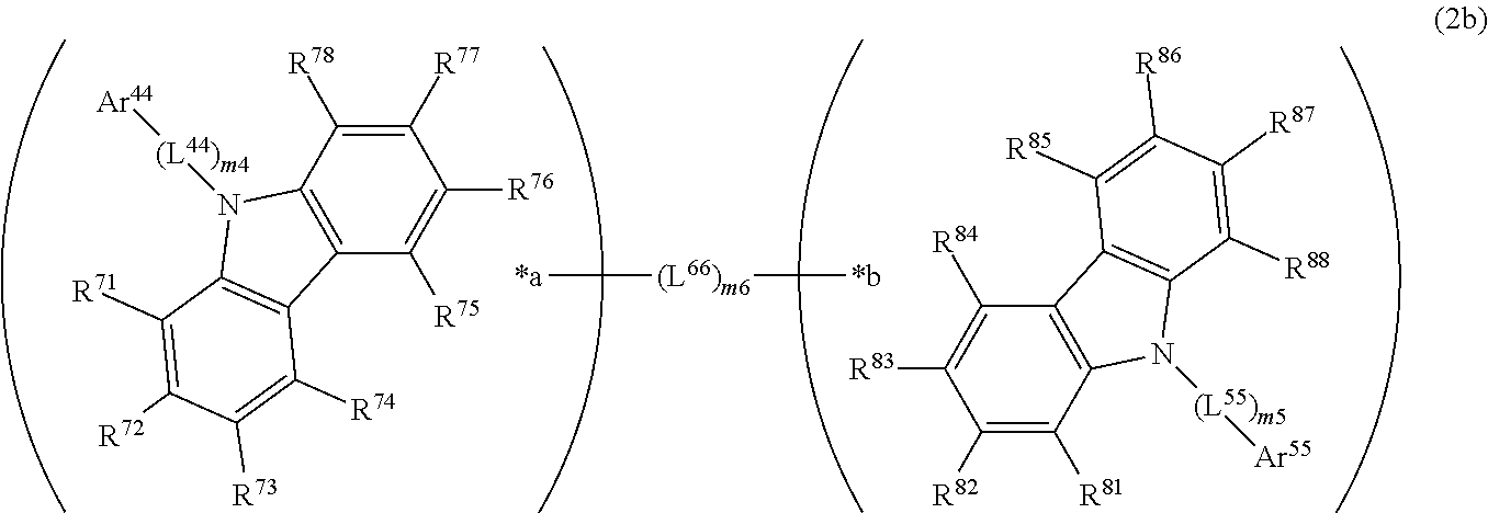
C1([R77])=C([R78])C2=C(C([R75])=C1[R76])C1=C(C([R71])=C([R72])C([R73])=C1[R74])N2[(L44)m4][Ar44].C1([R82])=C([R81])C2=C(C([R84])=C1[R83])C1=C(C([R88])=C([R87])C([R86])=C1[R85])N2[(L55)m5][Ar55].[(L66)m6]([*a])[*b]
